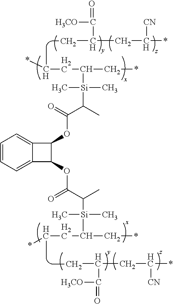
C(C)C(CC(*)[CN])C(=O)[H3CO].CC(CC([Si](C(C(OC1C2=CC=CC=C2C1OC(C(C)[Si](C)(C)C(C*)CC(C)*)=O)=O)C)(C)C)C*)*.C(C)C(CC(*)[CN])C(=O)[H3CO]
